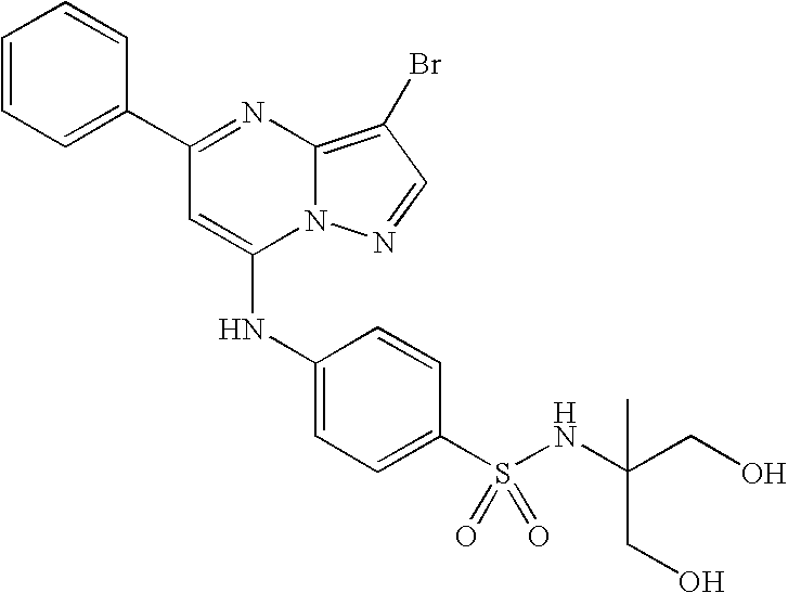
C1=C(C2=NC3=C(Br)C=NN3C(NC3=CC=C(S(=O)(=O)NC(CO)(CO)C)C=C3)=C2)C=CC=C1
